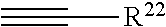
C#C[R22]
